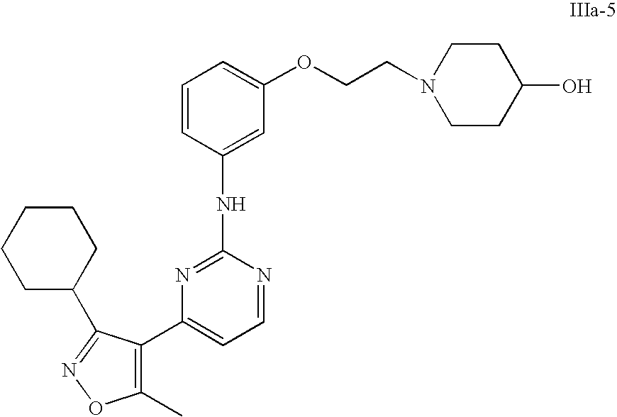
C1=CC(NC2=NC(C3=C(C)ON=C3C3CCCCC3)=CC=N2)=CC(OCCN2CCC(O)CC2)=C1
